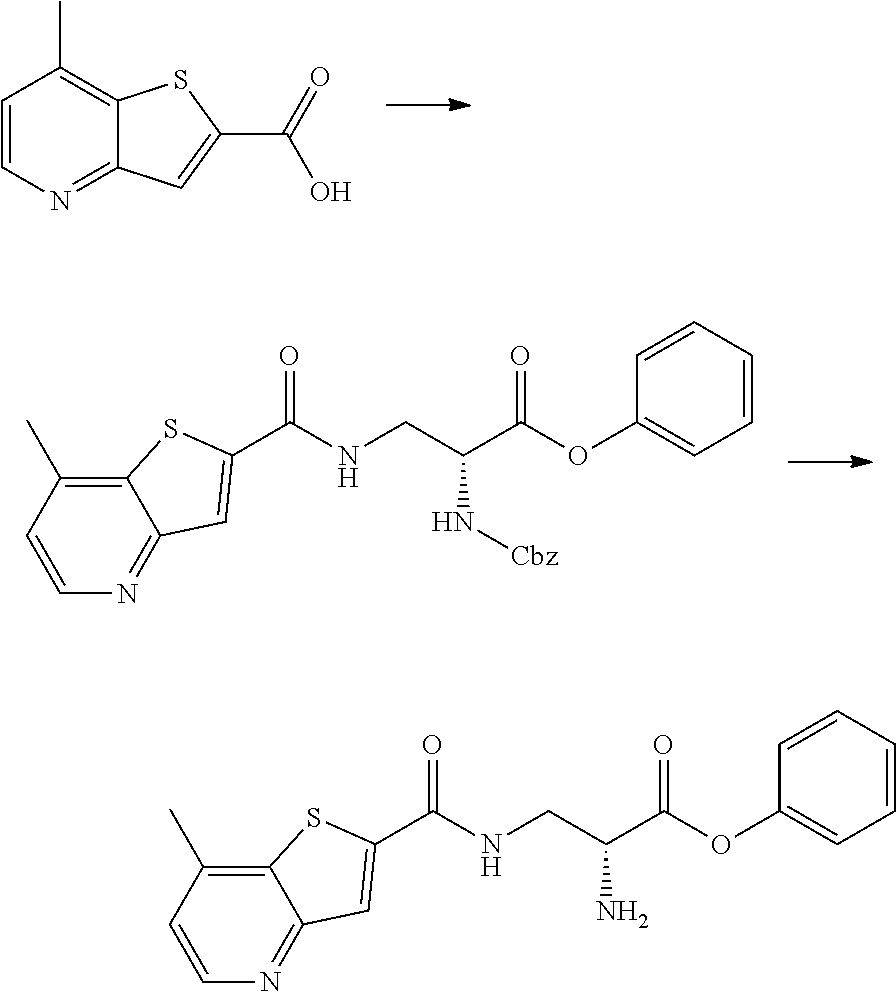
C1=CN=C2C(=C1C)SC(C(=O)O)=C2.C12=C(C)C=CN=C1C=C(C(=O)NCC(C(OC1=CC=CC=C1)=O)N[Cbz])S2.C12=C(C)C=CN=C1C=C(C(=O)NCC(C(OC1=CC=CC=C1)=O)N)S2
